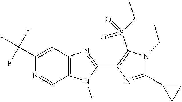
C12=C(C=C(C(F)(F)F)N=C1)N=C(C1=C(S(CC)(=O)=O)N(CC)C(C3CC3)=N1)N2C
